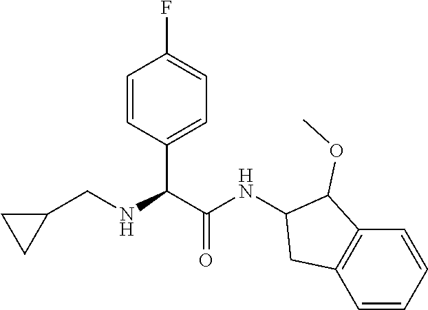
C1=CC(C(C(=O)NC2C(OC)C3=C(C=CC=C3)C2)NCC2CC2)=CC=C1F
